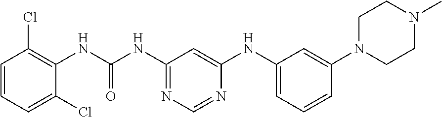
C1=CC=C(Cl)C(NC(=O)NC2=NC=NC(NC3=CC=CC(N4CCN(C)CC4)=C3)=C2)=C1Cl
